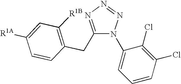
C1(CC2=C([R1B])C=C([R1A])C=C2)=NN=NN1C1=CC=CC(Cl)=C1Cl
